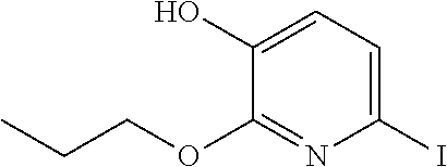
C1(O)=CC=C(I)N=C1OCCC
